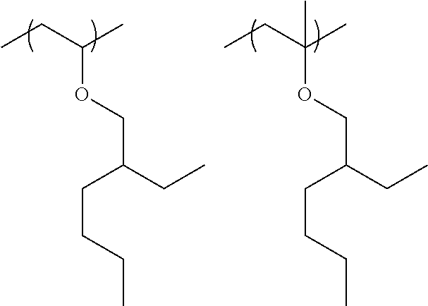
CCC(C)OCC(CCCC)CC.CCC(C)(OCC(CCCC)CC)C
